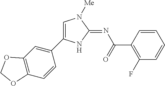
C1=C(C2=CC3=C(C=C2)OCO3)NC(=NC(=O)C2=C(F)C=CC=C2)N1[Me]
